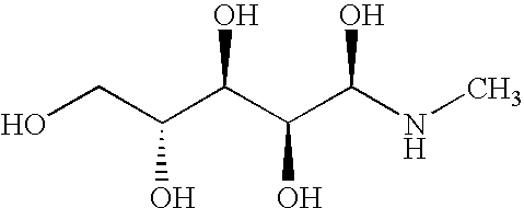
OCC(C(C(C(NC)O)O)O)O
